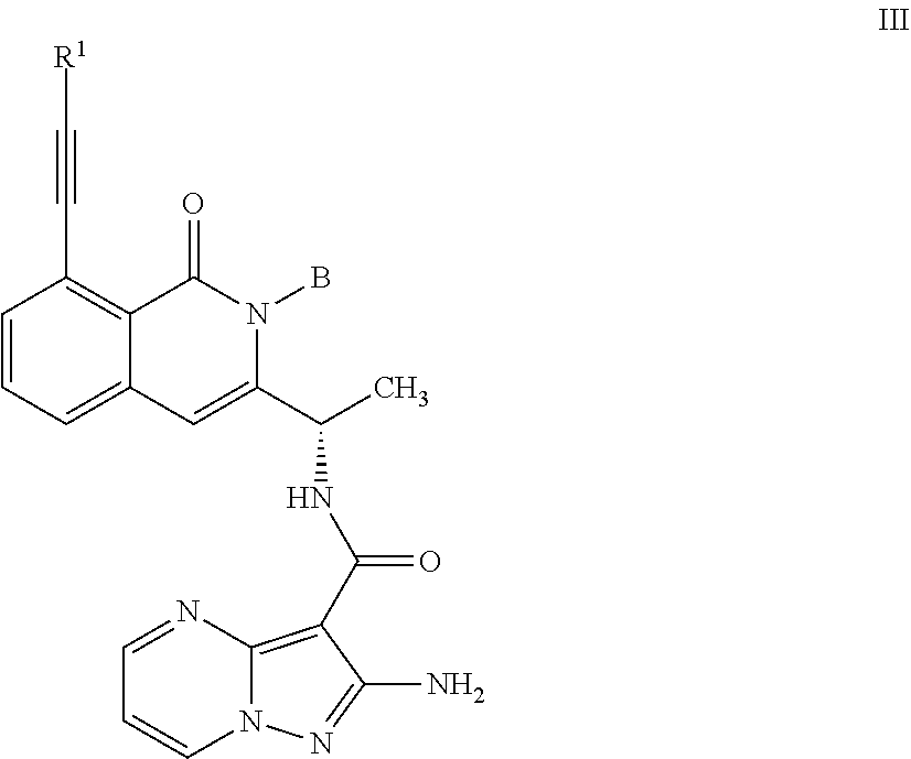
N12C(=C(C(NC(C3=CC4=CC=CC(C#C[R1])=C4C(=O)N3B)C)=O)C(N)=N1)N=CC=C2
